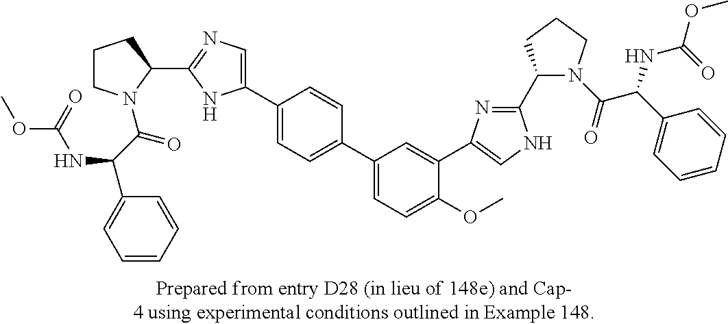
C1CN(C(C(C2=CC=CC=C2)NC(OC)=O)=O)C(C2=NC=C(C3=CC=C(C4=CC=C(OC)C(C5=CNC(C6N(C(=O)C(C7=CC=CC=C7)NC(=O)OC)CCC6)=N5)=C4)C=C3)N2)C1
